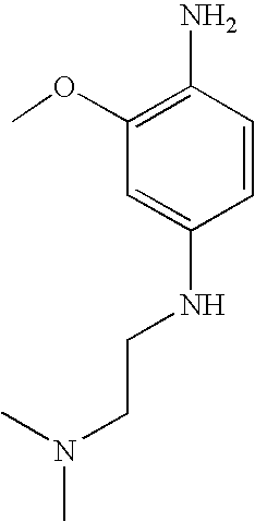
N(C1=CC(OC)=C(N)C=C1)CCN(C)C
